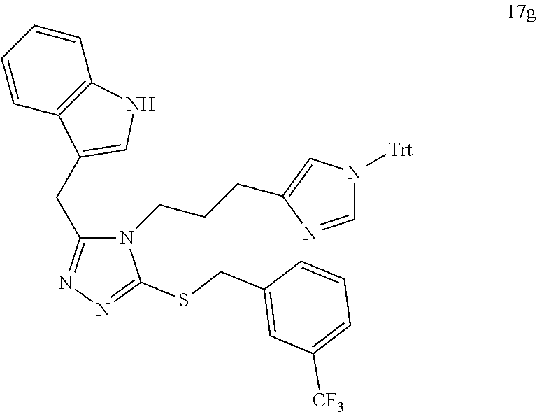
C1(CC2=CNC3=C2C=CC=C3)=NN=C(SCC2=CC([CF3])=CC=C2)N1CCCC1=CN([Trt])C=N1
